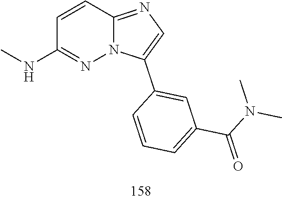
C12=NC=C(C3=CC(C(N(C)C)=O)=CC=C3)N1N=C(NC)C=C2
